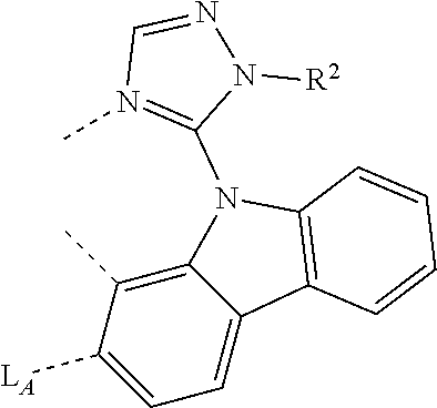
C12=C(C)C([LA])=CC=C1C1=C(N2C2=N(C)C=NN2[R2])C=CC=C1
